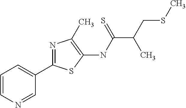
C1=CN=CC(C2=NC(C)=C(NC(C(CSC)C)=S)S2)=C1
